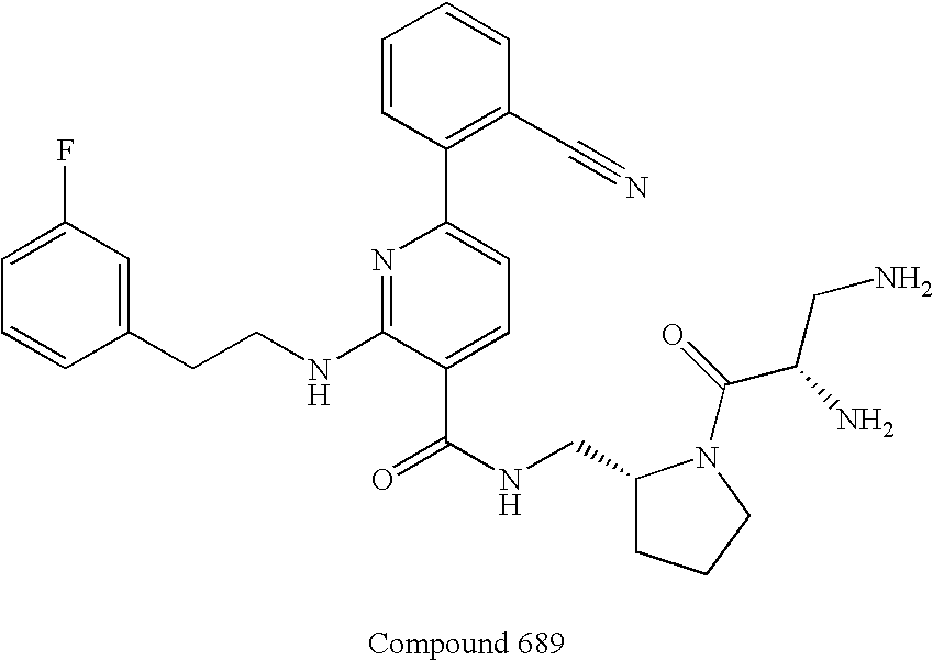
C1=CC(CCNC2=NC(C3=C(C#N)C=CC=C3)=CC=C2C(NCC2CCCN2C(C(CN)N)=O)=O)=CC(F)=C1
